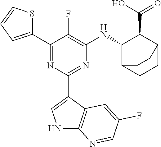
C1(C2=CC=CS2)=NC(C2=CNC3=C2C=C(F)C=N3)=NC([HN]C2C(C(=O)O)C3CCC2CC3)=C1F
